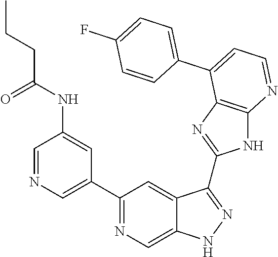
C1=NC=C(C2=NC=C3C(=C2)C(C2=NC4=C(N2)N=CC=C4C2=CC=C(F)C=C2)=NN3)C=C1NC(CCC)=O
